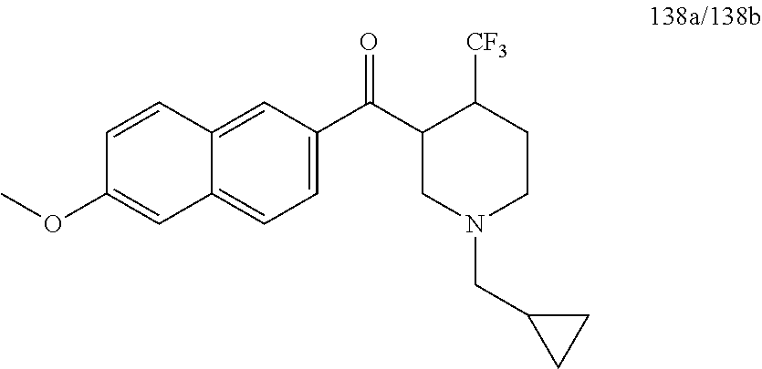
C1=CC2=CC(C(C3CN(CC4CC4)CCC3[CF3])=O)=CC=C2C=C1OC
